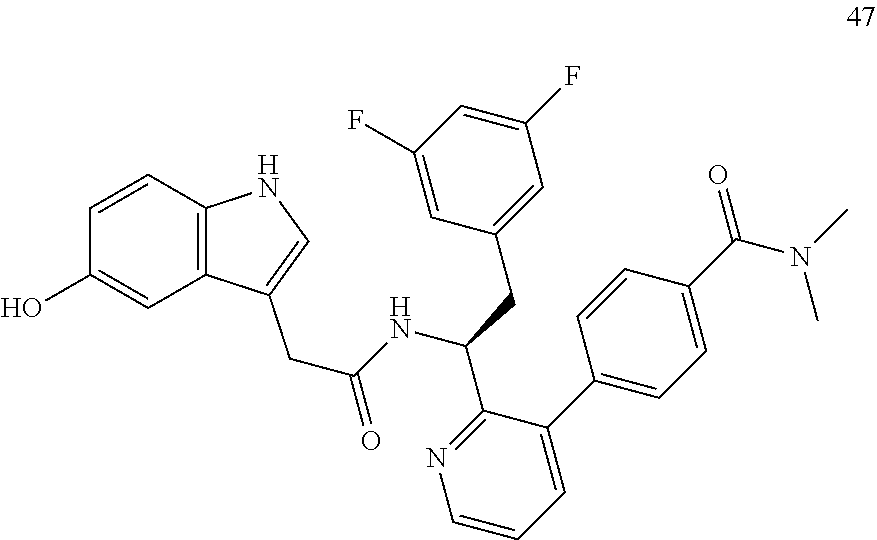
C(NC(C1=NC=CC=C1C1=CC=C(C(N(C)C)=O)C=C1)CC1=CC(F)=CC(F)=C1)(=O)CC1=CNC2=C1C=C(O)C=C2
